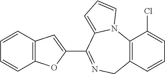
C12=C(C=CC=C1)C=C(C1=NCC3=C(N4C1=CC=C4)C(Cl)=CC=C3)O2
